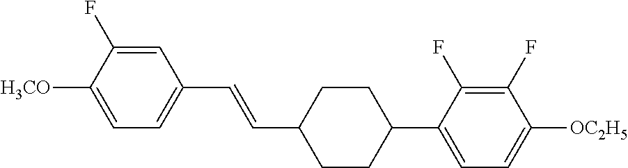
C1=C(F)C([H3CO])=CC=C1C=CC1CCC(C2=CC=C([OC2H5])C(F)=C2F)CC1
